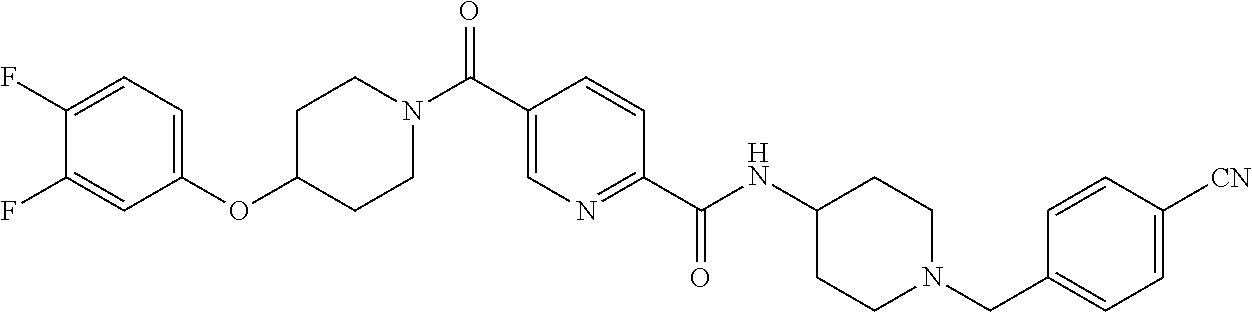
C1(OC2=CC=C(F)C(F)=C2)CCN(C(C2=CN=C(C(NC3CCN(CC4=CC=C([CN])C=C4)CC3)=O)C=C2)=O)CC1
